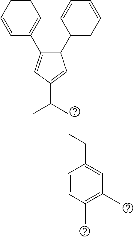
C1=CC=CC(C2=CC(C(CCCC3=CC(C)=C(C)C=C3)C)=CC2C2=CC=CC=C2)=C1
